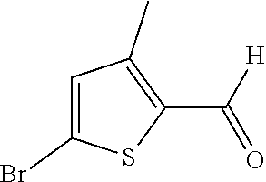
C1=C(Br)SC(C([H])=O)=C1C
